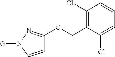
C1=CN([G])N=C1OCC1=C(Cl)C=CC=C1Cl
